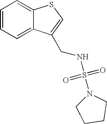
C1=CC=C2C(=C1)SC=C2CNS(=O)(=O)N1CCCC1
